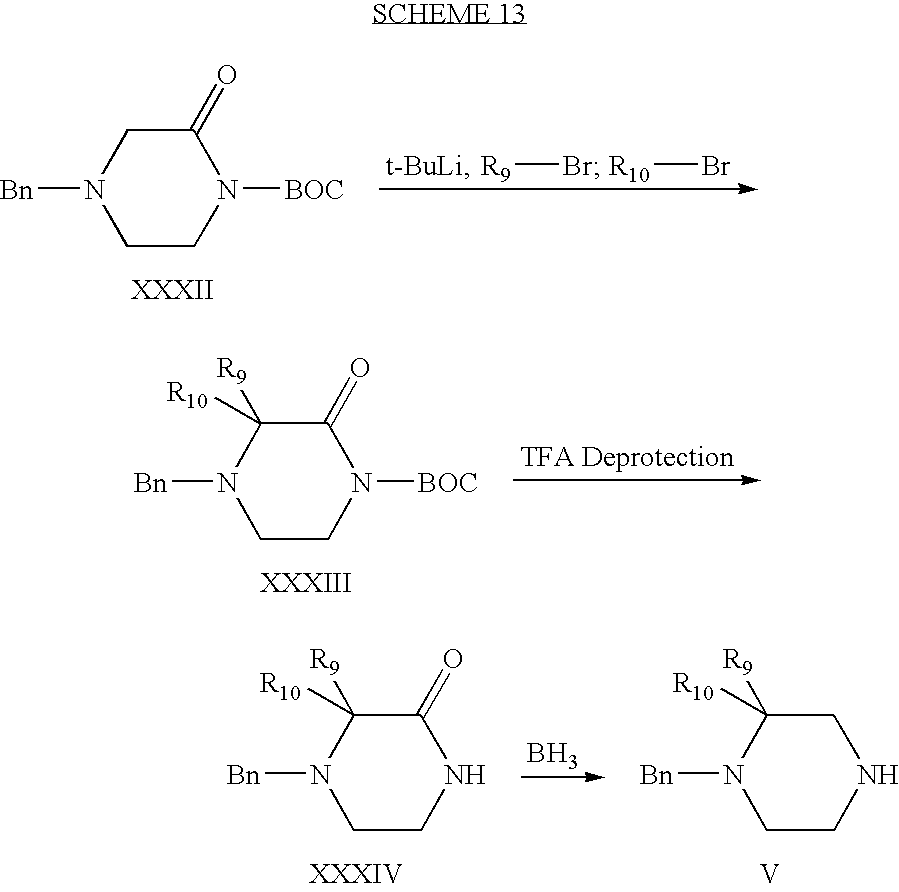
C1(=O)CN([Bn])CCN1[BOC].[R9]Br.[R10]Br.C1(=O)C([R9])([R10])N([Bn])CCN1[BOC].C1(=O)C([R9])([R10])N([Bn])CCN1.B.C1C([R9])([R10])N([Bn])CCN1.[V]
